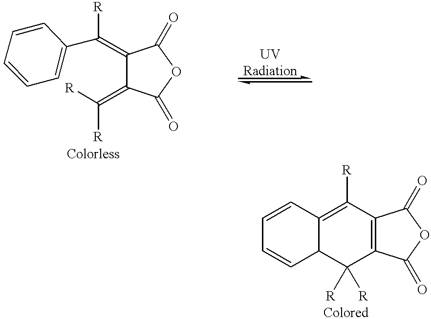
C1=CC=CC=C1C(=C1C(=C([R])[R])C(=O)OC1=O)[R].C12C([R])([R])C3=C(C([R])=C1C=CC=C2)C(=O)OC3=O
